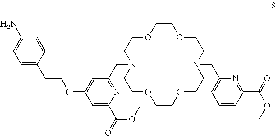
C1OCCOCCN(CC2=NC(C(=O)OC)=CC(OCCC3=CC=C(N)C=C3)=C2)CCOCCOCCN(CC2=CC=CC(C(=O)OC)=N2)C1
